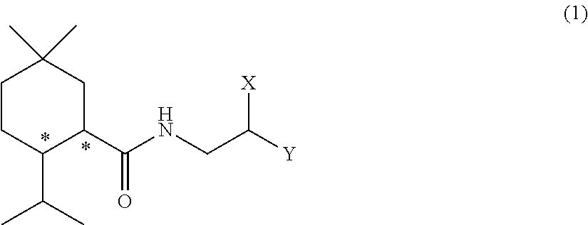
C1CC(C(C)C)C(C(=O)NCC([X])[Y])CC1(C)C
